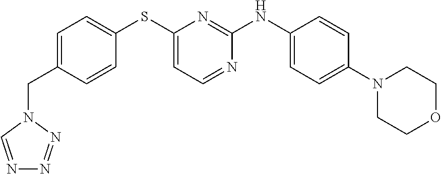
C1=C(CN2N=NN=C2)C=CC(SC2=CC=NC(NC3=CC=C(N4CCOCC4)C=C3)=N2)=C1
